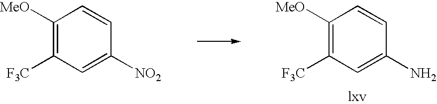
C1([MeO])=C([F3C])C=C([NO2])C=C1.C1([MeO])=C([F3C])C=C(N)C=C1
